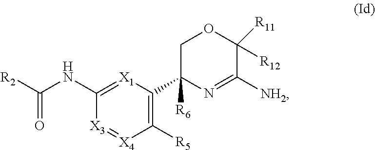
[R2]C(NC1=[X1]C(C2([R6])N=C([NH2])C([R11])([R12])OC2)=C([R5])[X4]=[X3]1)=O
